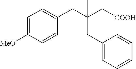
C1=C([MeO])C=CC(CC(C[COOH])(CC2=CC=CC=C2)C)=C1
